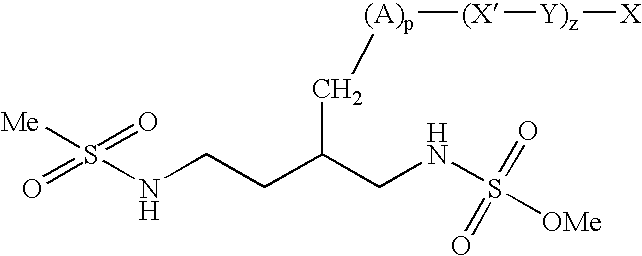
O=S(NCCC(CNS([OMe])(=O)=O)C[(A)p][(X][Y)z][X])([Me])=O
